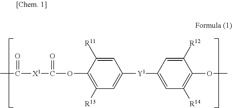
C1=C([R11])C(OC(=O)[X1]C(C)=O)=C([R13])C=C1[Y1]C1=CC([R14])=C(OC)C([R12])=C1
